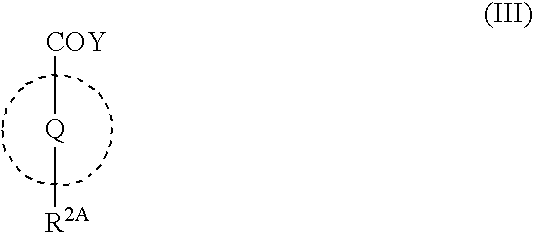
[COY][Q][R2A]
